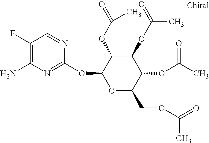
C1(F)=C(N)N=C(OC2OC(COC(=O)C)C(OC(C)=O)C(OC(=O)C)C2OC(=O)C)N=C1
